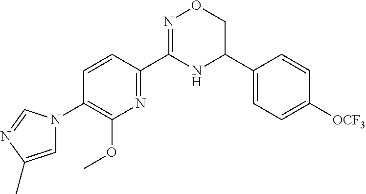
C1=CC(C2=NOCC(C3=CC=C([OCF3])C=C3)N2)=NC(OC)=C1N1C=C(C)N=C1
